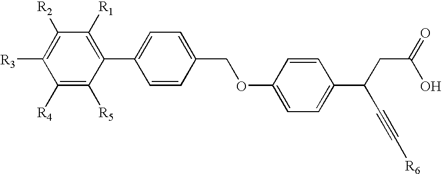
C1([R1])=C(C2=CC=C(COC3=CC=C(C(CC(O)=O)C#C[R6])C=C3)C=C2)C([R5])=C([R4])C([R3])=C1[R2]
